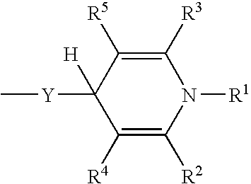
C1([R3])=C([R5])C([Y]C)([H])C([R4])=C([R2])N1[R1]
